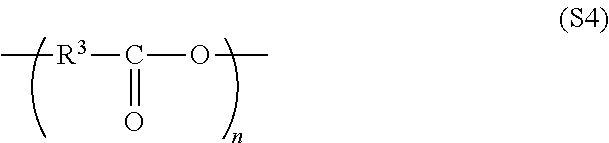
C[R3]C(OC)=O
